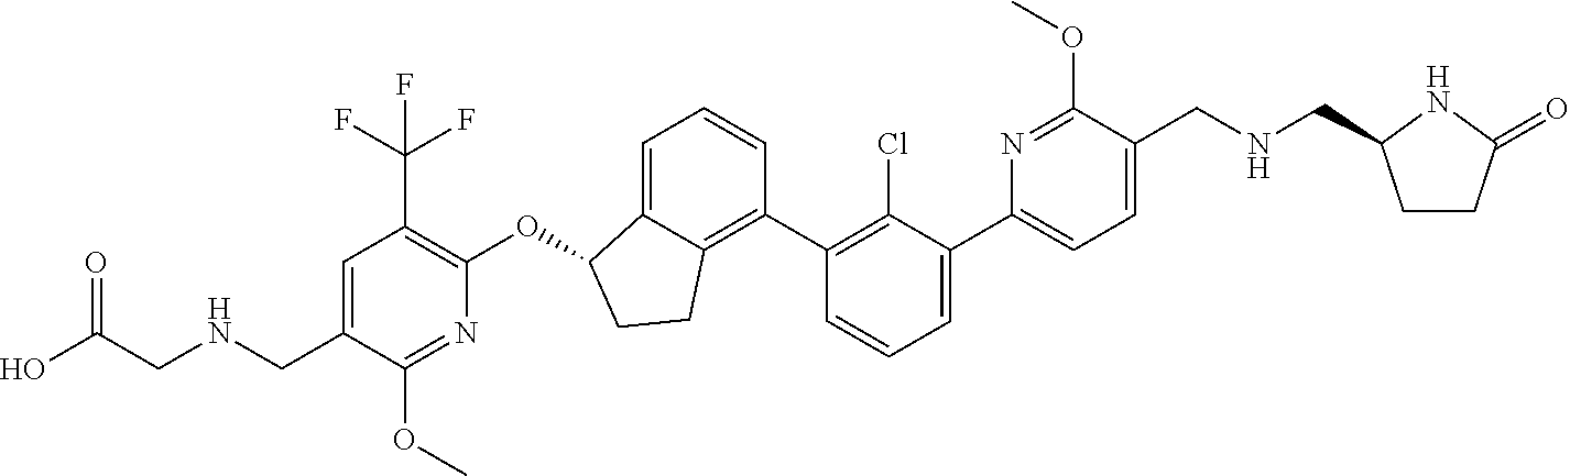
O(C1C2=CC=CC(C3=C(Cl)C(C4=CC=C(CNCC5CCC(=O)N5)C(OC)=N4)=CC=C3)=C2CC1)C1=C(C(F)(F)F)C=C(CNCC(O)=O)C(OC)=N1
